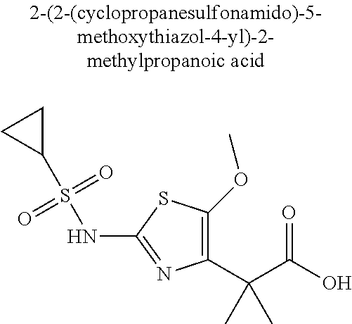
C1(C(C(=O)O)(C)C)=C(OC)SC(NS(=O)(=O)C2CC2)=N1
